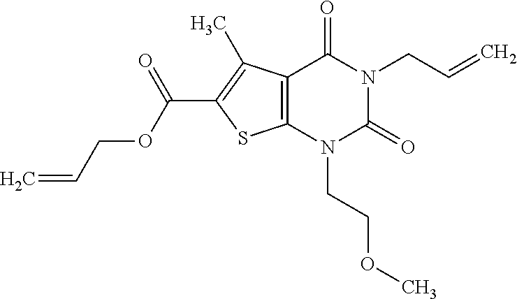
C12=C(N(CCOC)C(=O)N(CC=C)C1=O)SC(C(=O)OCC=C)=C2C
